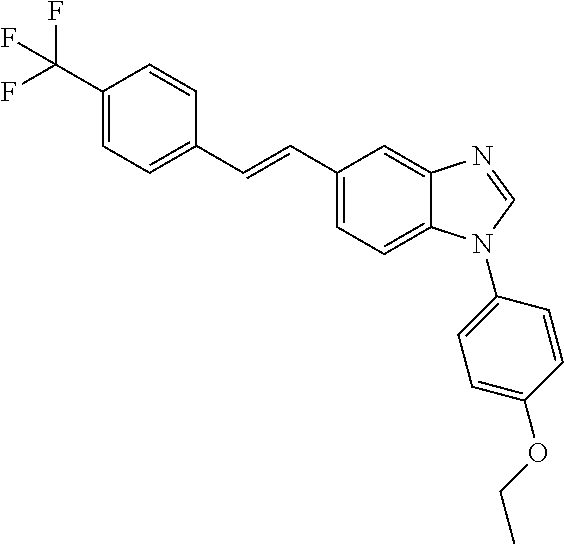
C1(C(F)(F)F)=CC=C(C=CC2=CC=C3C(=C2)N=CN3C2=CC=C(OCC)C=C2)C=C1
